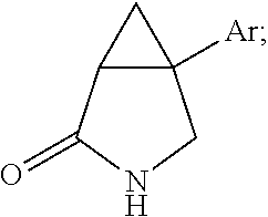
C12([Ar])C(C(=O)NC1)C2
